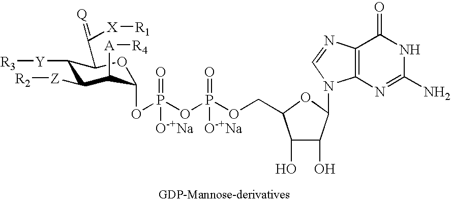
C1([Y][R3])C([Z][R2])C([A][R4])C(OP(=O)([O-+Na])OP(=O)([O-+Na])OCC2C(O)C(O)C(N3C4=C(N=C3)C(=O)NC(N)=N4)O2)OC1C(=[Q])[X][R1]
